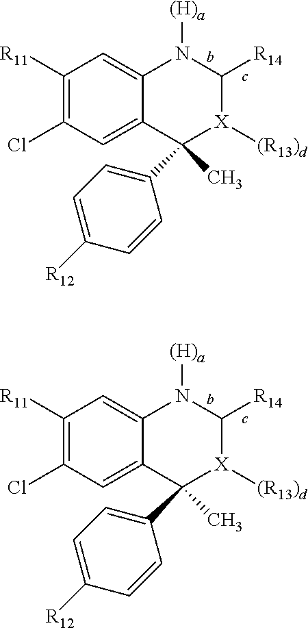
C1([R11])=C(Cl)C=C2C(=C1)N([(H)a])C([R14])[X]([(R13)d])C2(C1=CC=C([R12])C=C1)C.C1([R11])=C(Cl)C=C2C(=C1)N([(H)a])C([R14])[X]([(R13)d])C2(C1=CC=C([R12])C=C1)C
